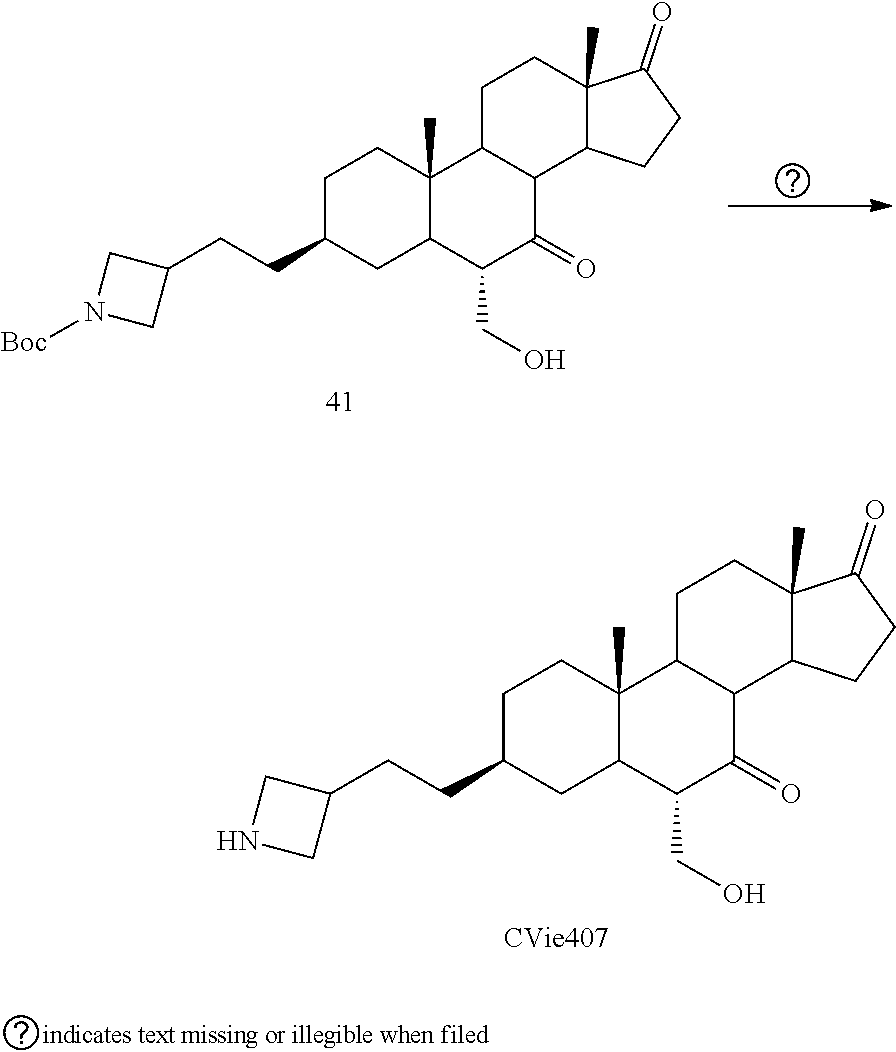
C1CC2(C)C(CC1CCC1CN([Boc])C1)C(CO)C(=O)C1C2CCC2(C)C1CCC2=O.C1CC2(C)C(CC1CCC1CNC1)C(CO)C(=O)C1C2CCC2(C)C1CCC2=O
